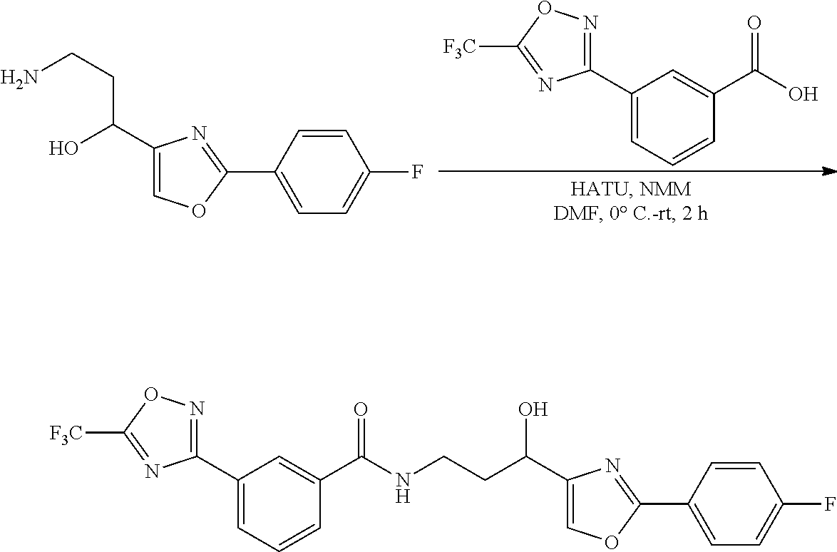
C1(C2=NOC([F3C])=N2)=CC=CC(C(O)=O)=C1.C1(C(CCN)O)=COC(C2=CC=C(F)C=C2)=N1.C1(C2=NOC([F3C])=N2)=CC=CC(C(NCCC(C2=COC(C3=CC=C(F)C=C3)=N2)O)=O)=C1
